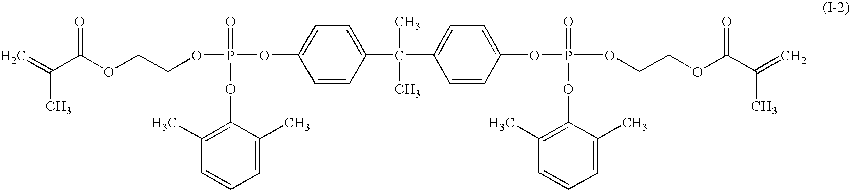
C=C(C(OCCOP(=O)(OC1=CC=C(C(C)(C2=CC=C(OP(=O)(OC3=C(C)C=CC=C3C)OCCOC(C(=C)C)=O)C=C2)C)C=C1)OC1=C(C)C=CC=C1C)=O)C
